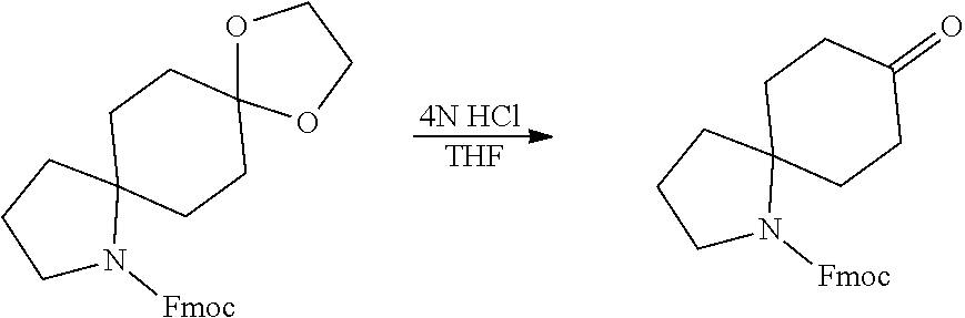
[THF].[4N HCl].C1N([Fmoc])C2(CC1)CCC1(CC2)OCCO1.C1N([Fmoc])C2(CC1)CCC(=O)CC2
